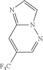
[F3C]C1=CC2=NC=CN2N=C1
